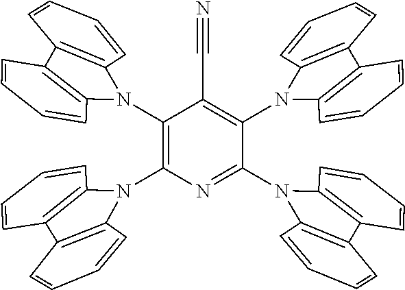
C1(N2C3=C(C4=C2C=CC=C4)C=CC=C3)=C(N2C3=C(C=CC=C3)C3=C2C=CC=C3)N=C(N2C3=C(C=CC=C3)C3=C2C=CC=C3)C(N2C3=C(C4=C2C=CC=C4)C=CC=C3)=C1C#N
